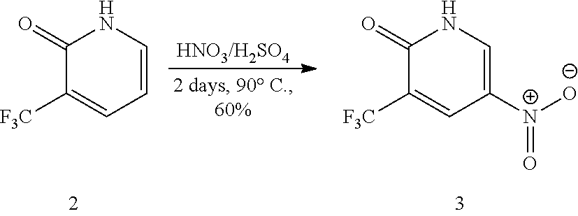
C1(=O)C([F3C])=CC=CN1.C1(=O)C([F3C])=CC([N+]([O-])=O)=CN1
